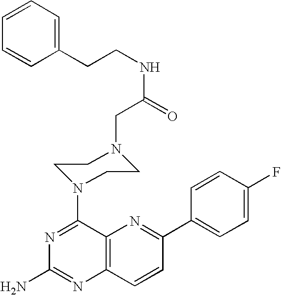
C12=C(C=CC(C3=CC=C(F)C=C3)=N1)N=C(N)N=C2N1CCN(CC(=O)NCCC2=CC=CC=C2)CC1
